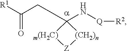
O=C([R1])CC1(N[Q][R2])[m(H2C)][Z][(CH2)n]1
